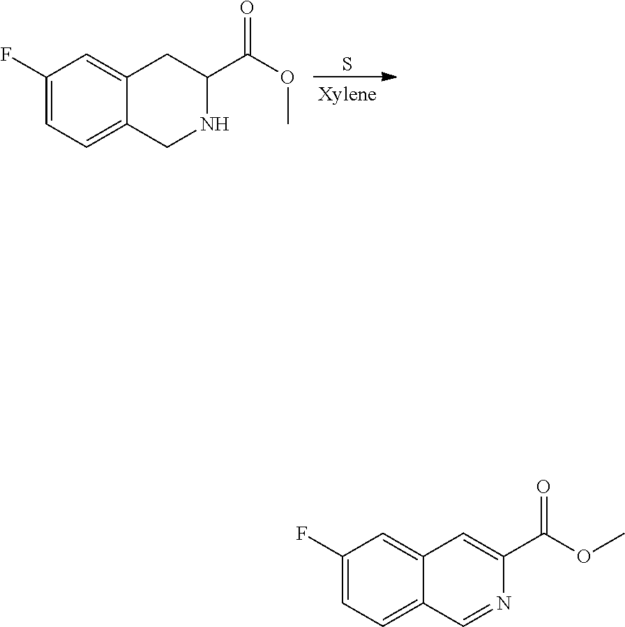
S.C1(F)=CC=C2C(=C1)CC(C(OC)=O)NC2.C1(F)=CC=C2C(=C1)C=C(C(OC)=O)N=C2
